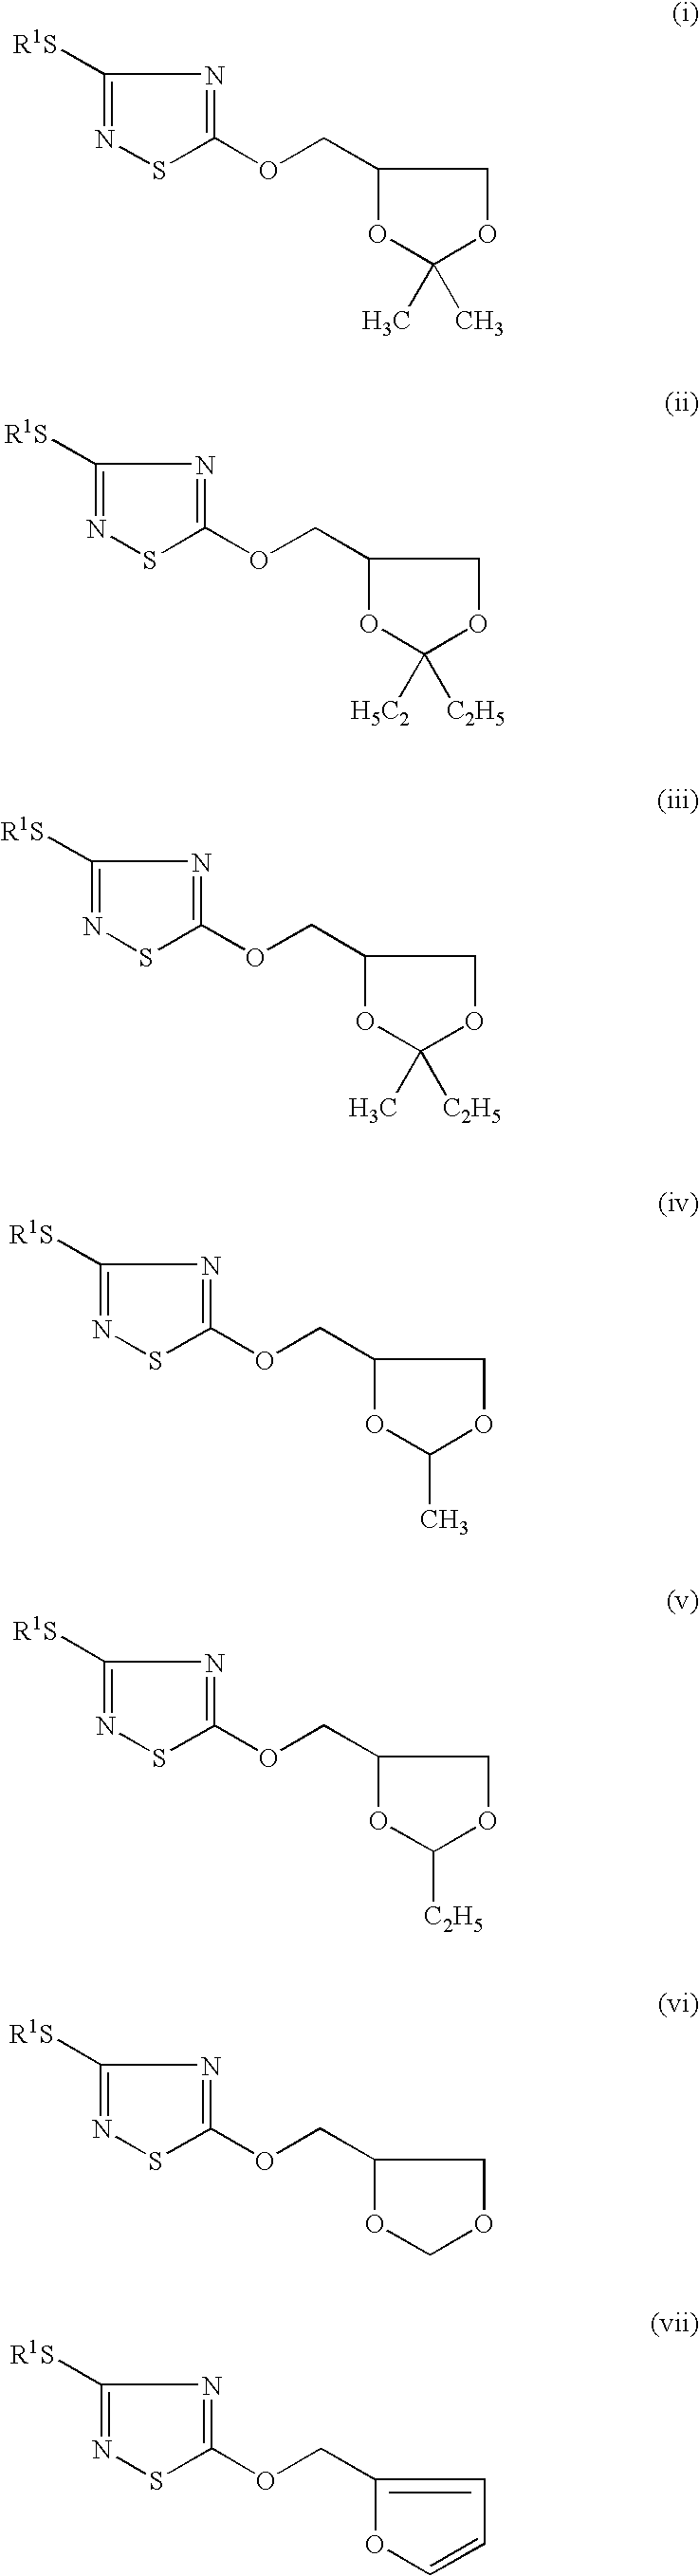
N1=C([R1S])N=C(OCC2OC(C)(C)OC2)S1.N1=C([R1S])N=C(OCC2OC([H5C2])([C2H5])OC2)S1.N1=C([R1S])N=C(OCC2OC(C)([C2H5])OC2)S1.N1=C([R1S])N=C(OCC2OC(C)OC2)S1.N1=C([R1S])N=C(OCC2OC([C2H5])OC2)S1.N1=C([R1S])N=C(OCC2OCOC2)S1.N1=C([R1S])N=C(OCC2=CC=CO2)S1
